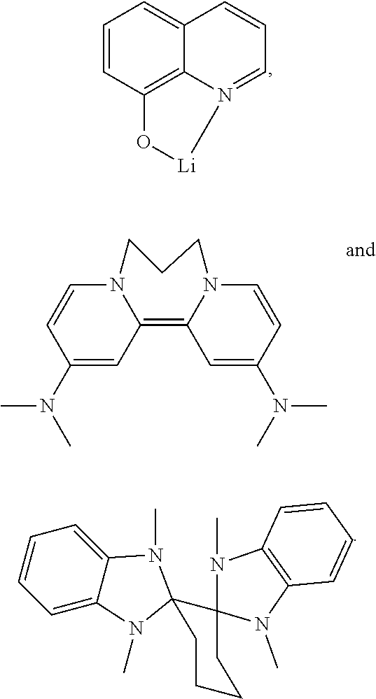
C1=CC2=C3C(=C1)C=CC=N3[Li]O2.C1=CC=C2C(=C1)N(C)C1(N2C)C2(CCCC1)N(C)C1=C(N2C)C=CC=C1.C1(N(C)C)=CC2=C3C=C(N(C)C)C=CN3CCCN2C=C1
